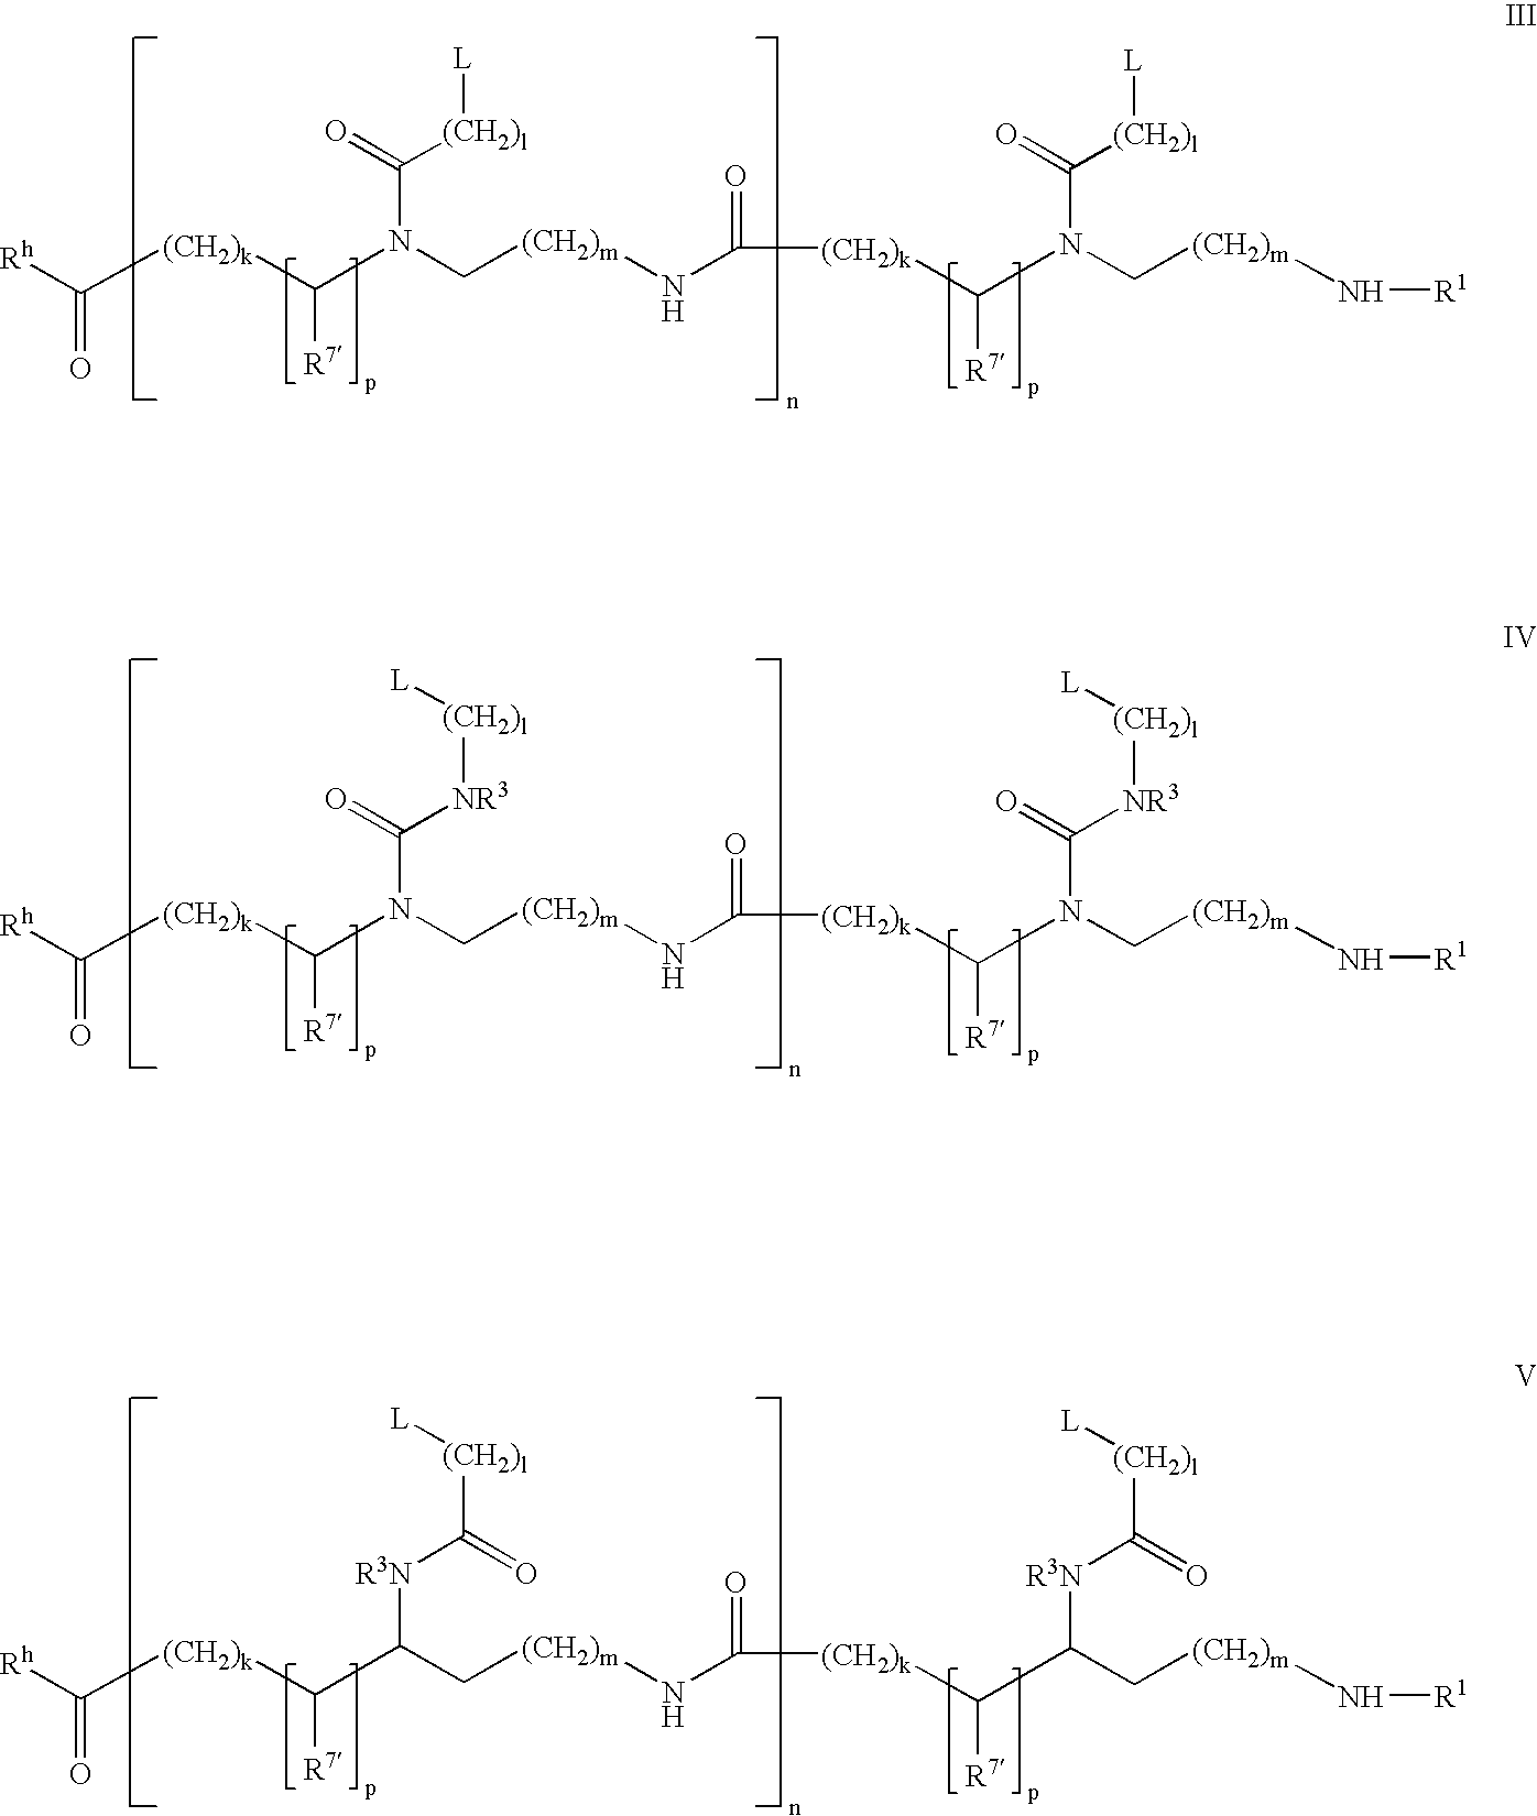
[Rh]C([(CH2)k]C(N(C(=O)[(CH2)l][L])C[(CH2)m]NC([(CH2)k]C([R7])N(C[(CH2)m]N[R1])C(=O)[(CH2)l][L])=O)[R7])=O.[Rh]C([(CH2)k]C(N(C(=O)[NR3][(CH2)l][L])C[(CH2)m]NC([(CH2)k]C([R7])N(C[(CH2)m]N[R1])C(=O)[NR3][(CH2)l][L])=O)[R7])=O.[Rh]C([(CH2)k]C(C([R3N]C([(CH2)l][L])=O)C[(CH2)m]NC([(CH2)k]C([R7])C(C[(CH2)m]N[R1])[R3N]C([(CH2)l][L])=O)=O)[R7])=O
